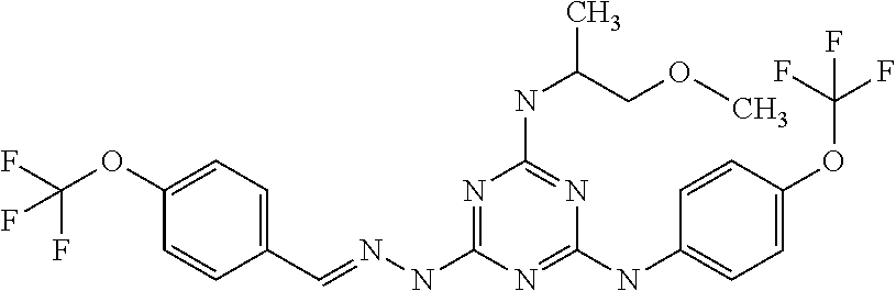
C1=CC(C=NNC2=NC(NC(COC)C)=NC(NC3=CC=C(OC(F)(F)F)C=C3)=N2)=CC=C1OC(F)(F)F
